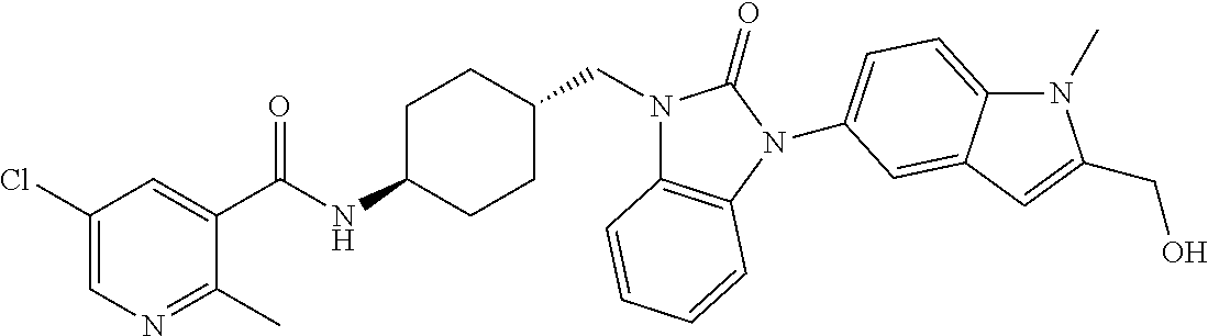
C1(Cl)=CN=C(C)C(C(NC2CCC(CN3C4=C(N(C5=CC=C6N(C)C(CO)=CC6=C5)C3=O)C=CC=C4)CC2)=O)=C1
